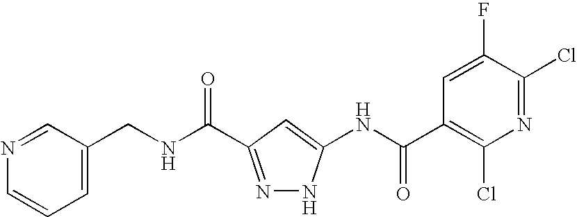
C1=C(CNC(=O)C2=NNC(NC(C3=C(Cl)N=C(Cl)C(F)=C3)=O)=C2)C=NC=C1
